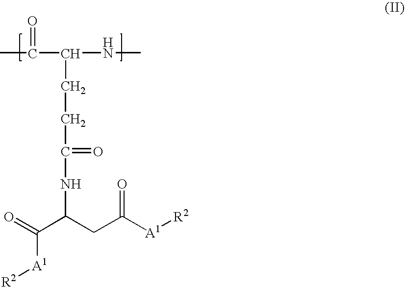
CC(C(NC)CCC(NC(CC([A1][R2])=O)C(=O)[A1][R2])=O)=O
